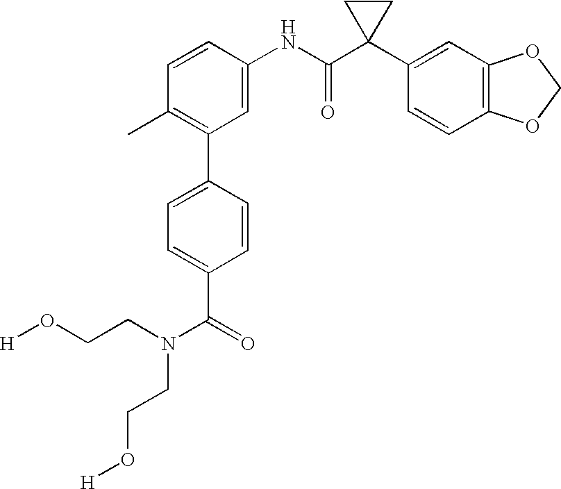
C1(NC(C2(C3=CC4=C(C=C3)OCO4)CC2)=O)=CC(C2=CC=C(C(=O)N(CCO[H])CCO[H])C=C2)=C(C)C=C1
